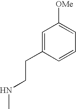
C1=C(CCNC)C=CC=C1[OMe]
